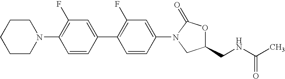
N1(C2=C(F)C=C(C3=C(F)C=C(N4C(=O)OC(CNC(C)=O)C4)C=C3)C=C2)CCCCC1
